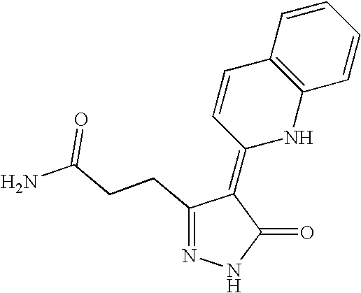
N1=C(CCC(N)=O)C(=C2NC3=C(C=C2)C=CC=C3)C(=O)N1
